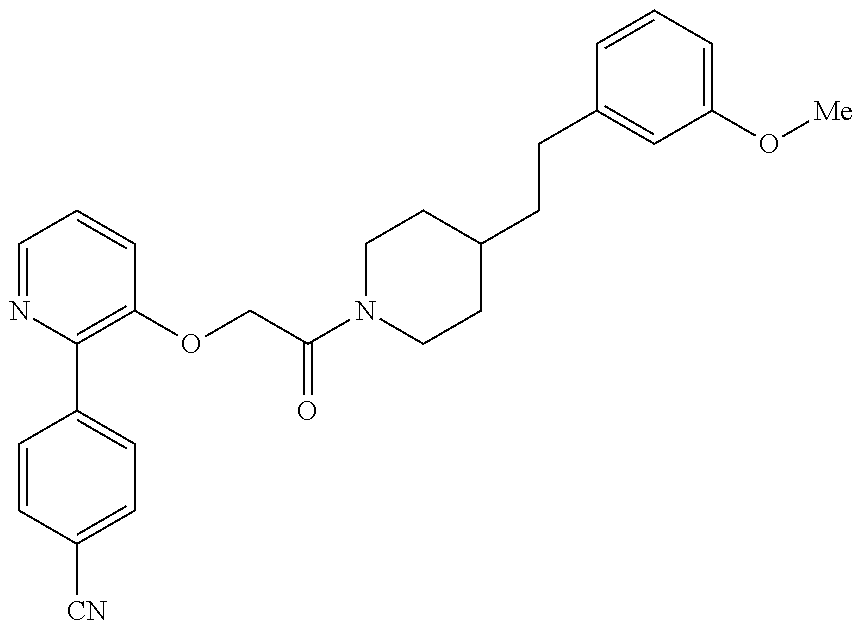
C1=CC([CN])=CC=C1C1=C(OCC(N2CCC(CCC3=CC(O[Me])=CC=C3)CC2)=O)C=CC=N1
